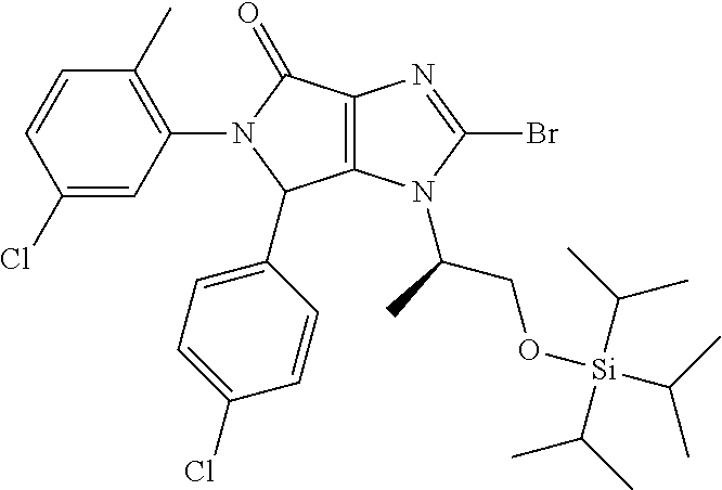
C12=C(N(C(C)CO[Si](C(C)C)(C(C)C)C(C)C)C(Br)=N1)C(C1=CC=C(Cl)C=C1)N(C1=C(C)C=CC(Cl)=C1)C2=O
